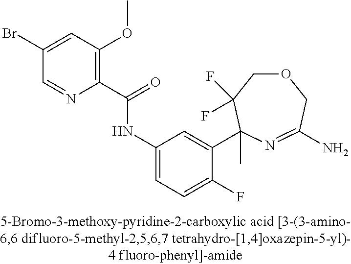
C1(Br)=CC(OC)=C(C(=O)NC2=CC=C(F)C(C3(C)C(F)(F)COCC(N)=N3)=C2)N=C1
